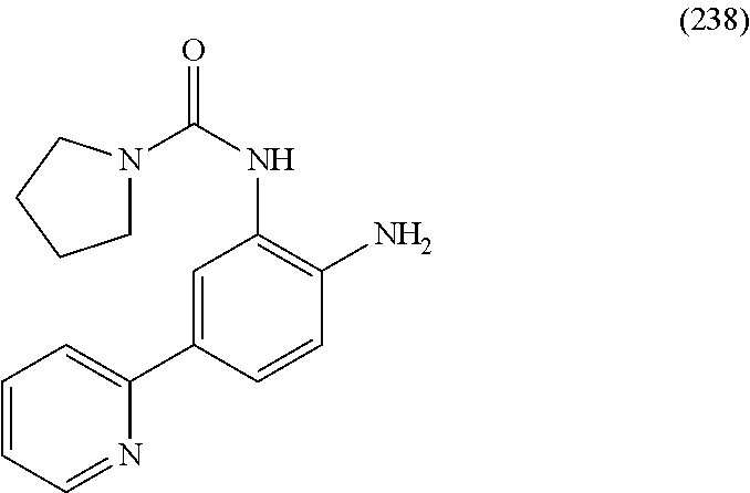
C(NC1=C(N)C=CC(C2=CC=CC=N2)=C1)(=O)N1CCCC1
